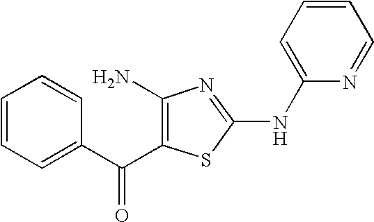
C1=CC=C(C(=O)C2=C(N)N=C(NC3=CC=CC=N3)S2)C=C1
